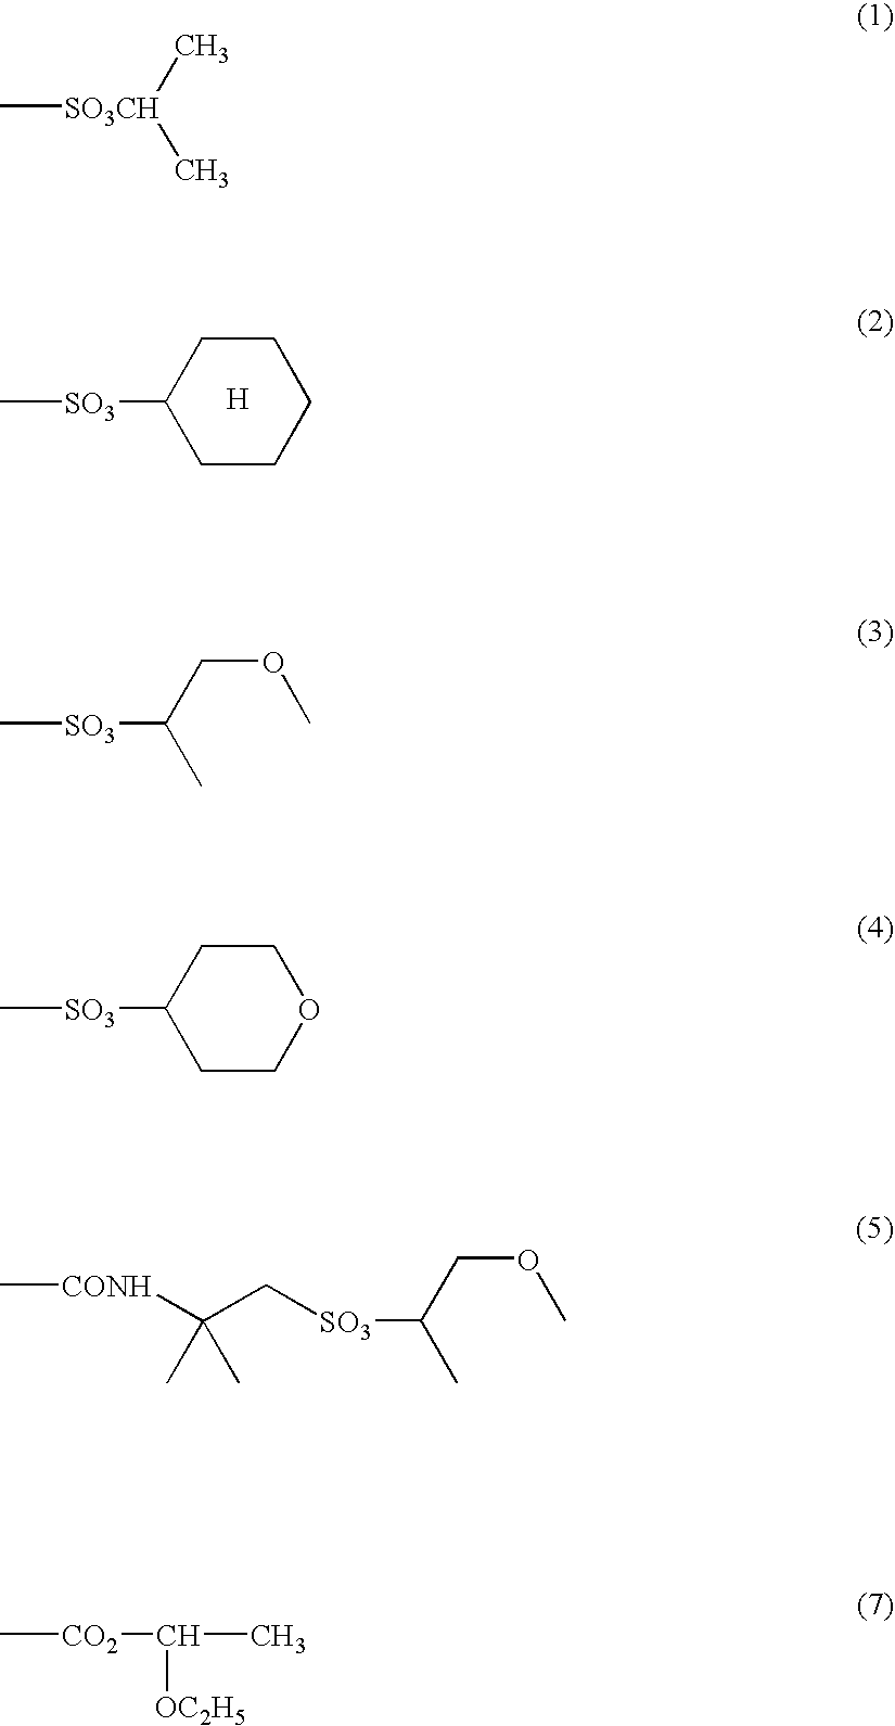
C[SO3]C1CCCCC1.[H].C[SO3CH](C)C.C[CONH]C(C[SO3]C(C)COC)(C)C.C[SO3]C(C)COC.C[SO3]C1CCOCC1.C[CO2]C(C)[OC2H5]
